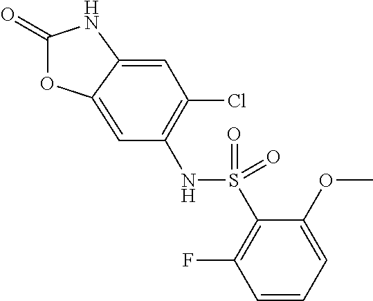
C1(=O)OC2=CC(NS(C3=C(F)C=CC=C3OC)(=O)=O)=C(Cl)C=C2N1
